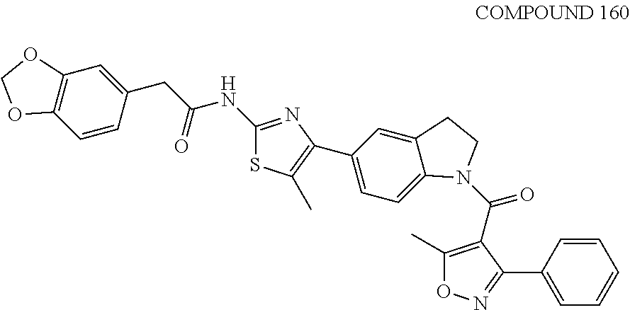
C12=C(C=CC(CC(NC3=NC(C4=CC=C5C(=C4)CCN5C(C4=C(C)ON=C4C4=CC=CC=C4)=O)=C(C)S3)=O)=C1)OCO2
